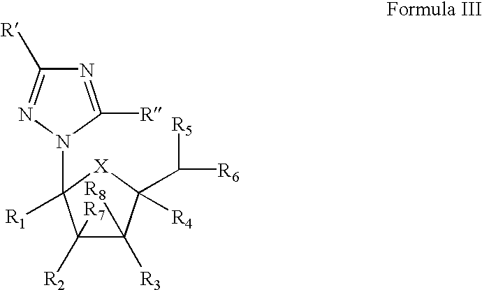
C1([R2])([R7])C([R3])([R8])C([R4])(C([R5])[R6])[X]C1([R1])N1N=C([R])N=C1[R]
